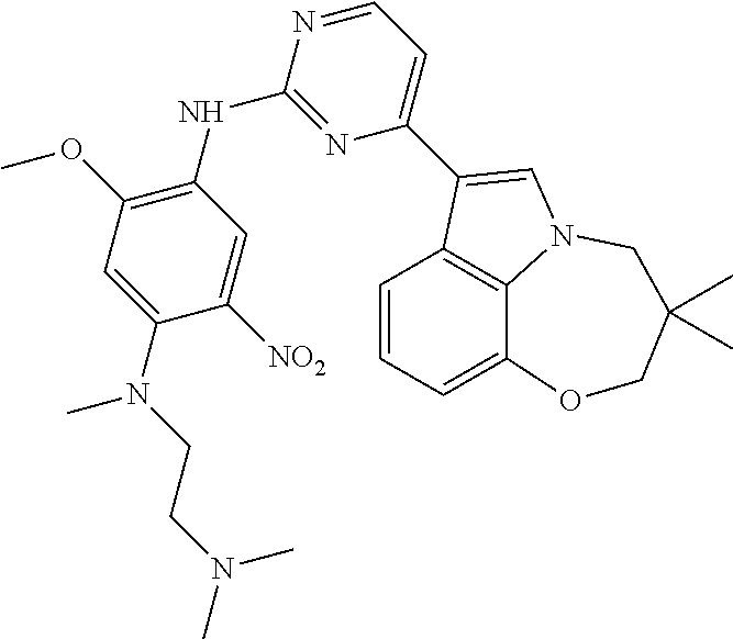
C1=CC=C2C3=C1C(C1=CC=NC(NC4=C(OC)C=C(N(CCN(C)C)C)C([NO2])=C4)=N1)=CN3CC(C)(C)CO2
